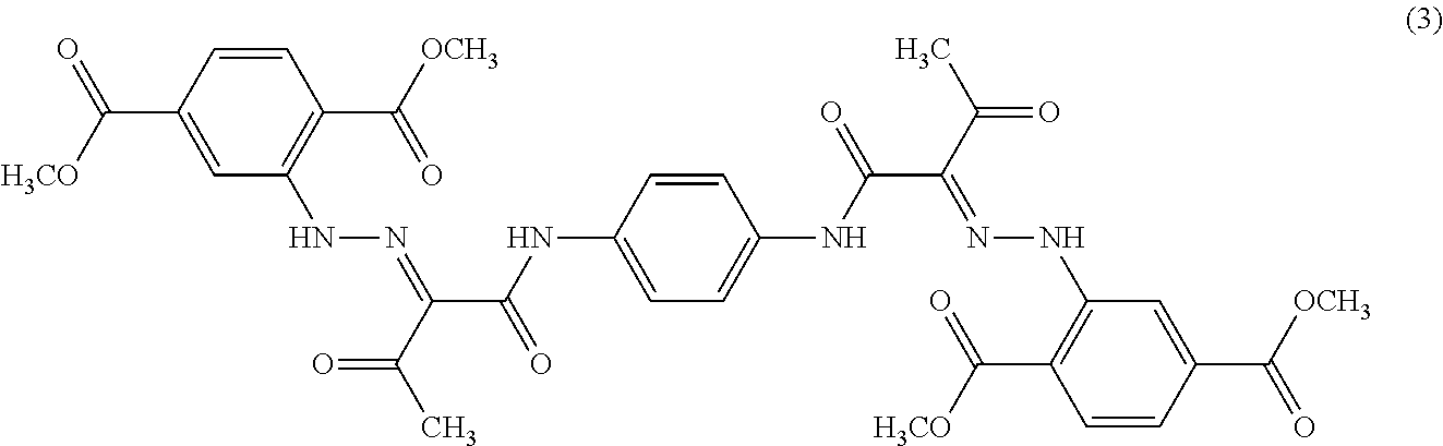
C1=CC(C([H3CO])=O)=CC(NN=C(C(=O)NC2=CC=C(NC(C(=NNC3=C(C([H3CO])=O)C=CC(C([OCH3])=O)=C3)C(C)=O)=O)C=C2)C(C)=O)=C1C([OCH3])=O
